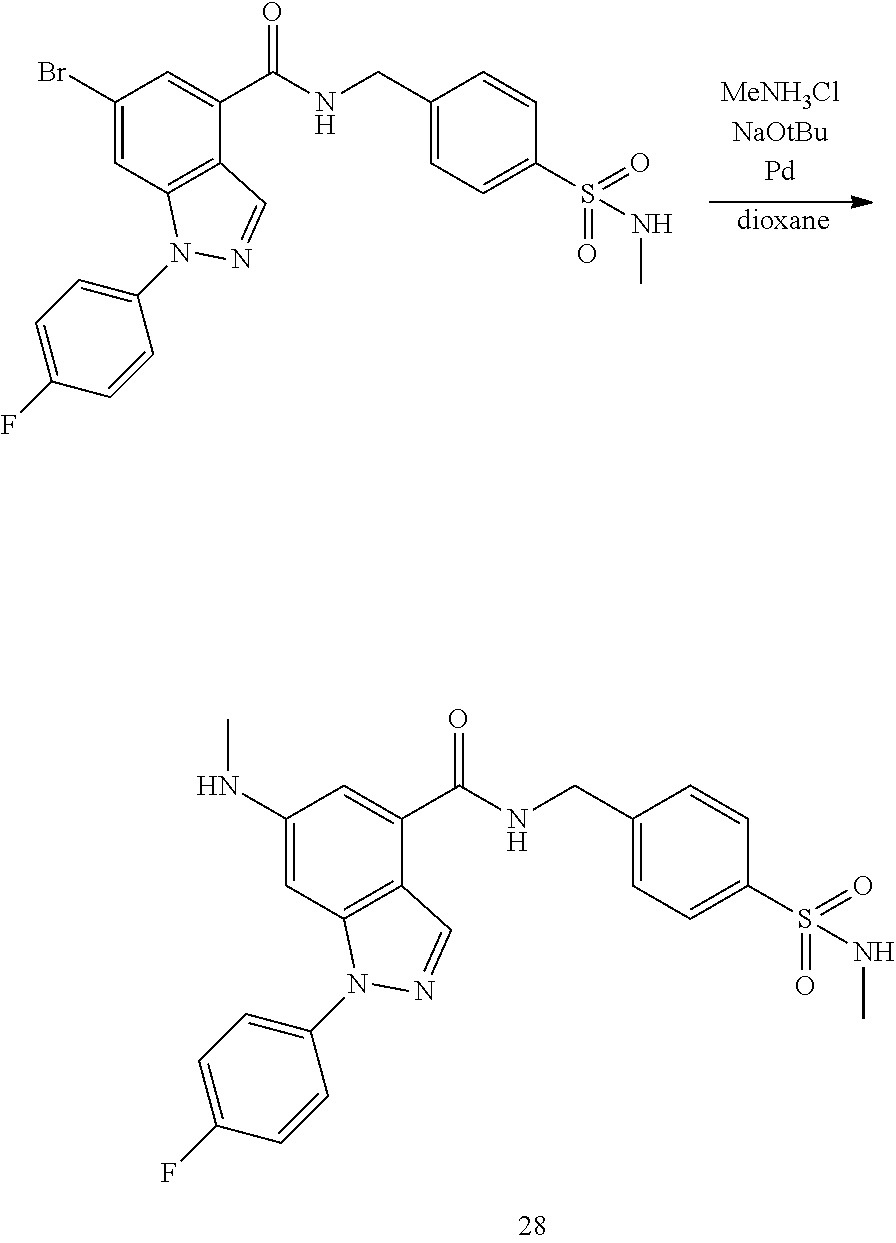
C1(NC)=CC2=C(C(C(NCC3=CC=C(S(=O)(=O)NC)C=C3)=O)=C1)C=NN2C1=CC=C(F)C=C1.C1(Br)=CC2=C(C(C(NCC3=CC=C(S(=O)(=O)NC)C=C3)=O)=C1)C=NN2C1=CC=C(F)C=C1.[dioxane]
